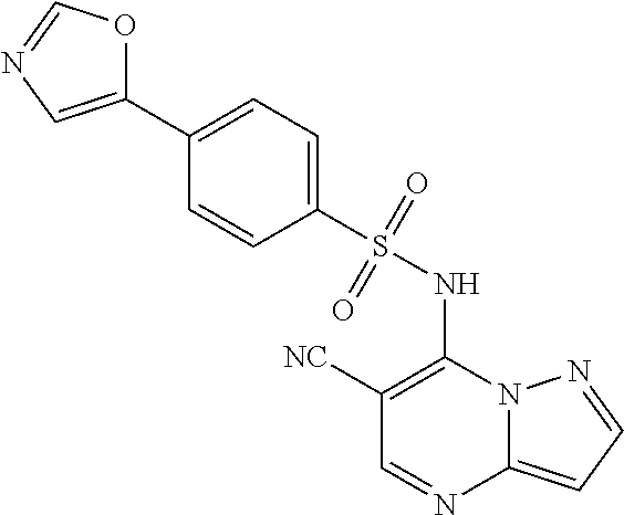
C1([NC])=C(NS(C2=CC=C(C3=CN=CO3)C=C2)(=O)=O)N2C(=CC=N2)N=C1
